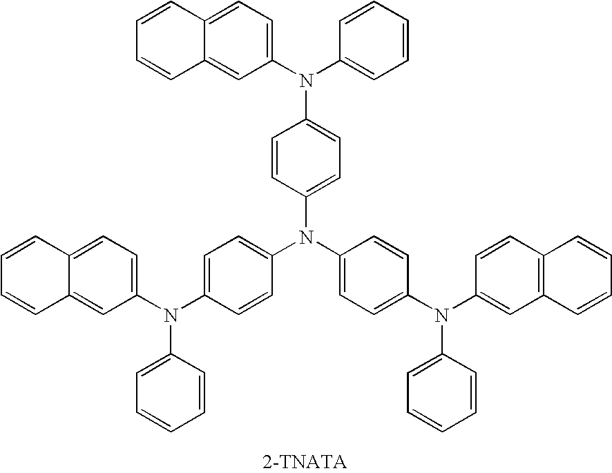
C1=CC(N(C2=CC=C(N(C3=CC4=C(C=C3)C=CC=C4)C3=CC=CC=C3)C=C2)C2=CC=C(N(C3=CC=C4C(=C3)C=CC=C4)C3=CC=CC=C3)C=C2)=CC=C1N(C1=CC=C2C(=C1)C=CC=C2)C1=CC=CC=C1
